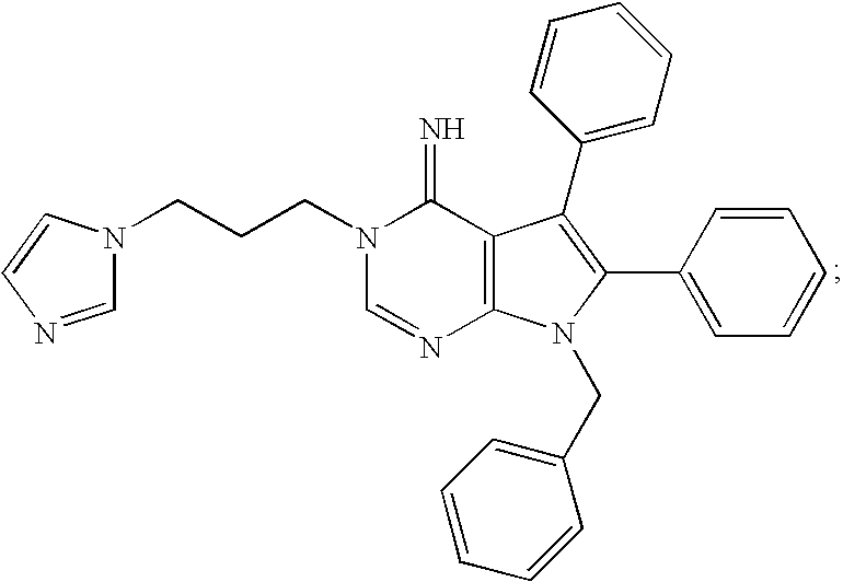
C12=C(N(CC3=CC=CC=C3)C(C3=CC=CC=C3)=C1C1=CC=CC=C1)N=CN(CCCN1C=NC=C1)C2=N
